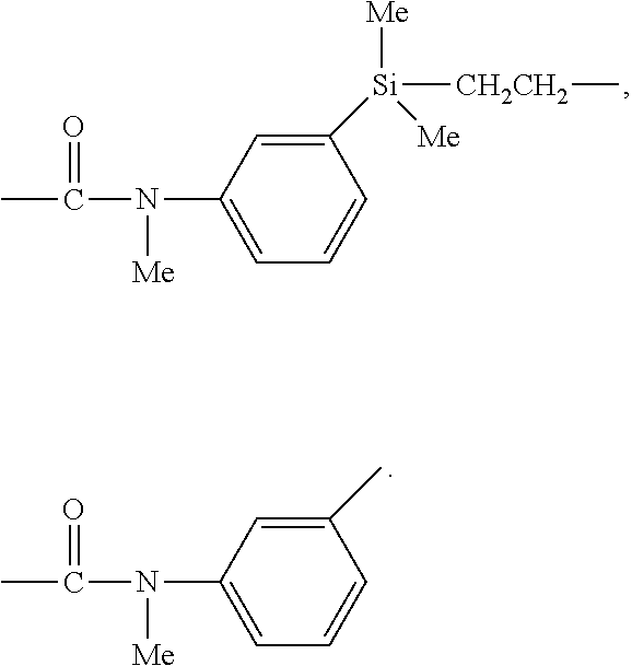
C1([Si]([CH2CH2]C)([Me])[Me])=CC(N(C(C)=O)[Me])=CC=C1.C1(C)=CC(N(C(C)=O)[Me])=CC=C1
